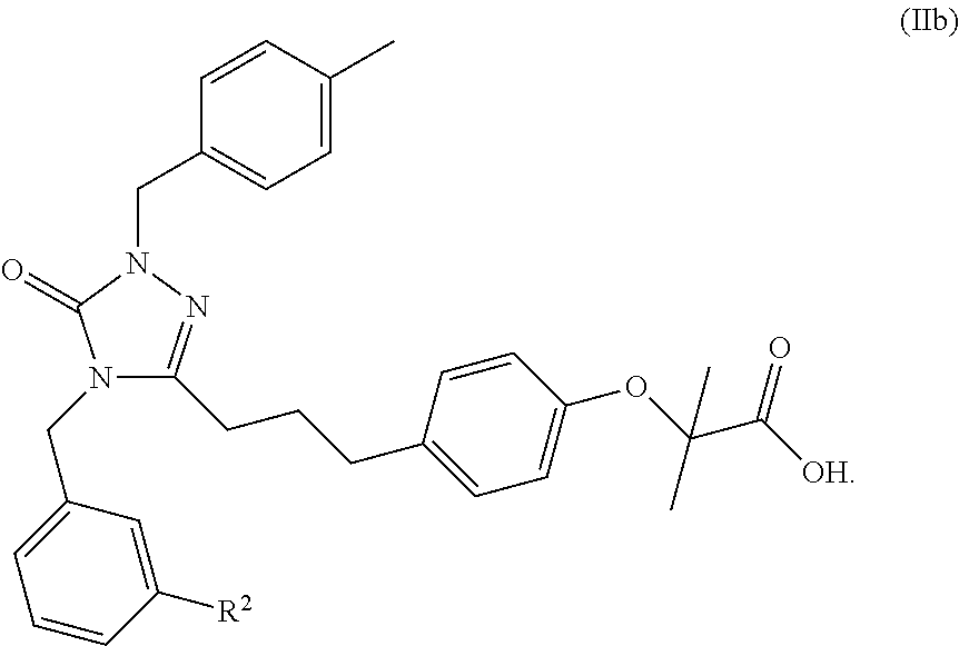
N1(CC2=CC=CC([R2])=C2)C(CCCC2=CC=C(OC(C([OH])=O)(C)C)C=C2)=NN(CC2=CC=C(C)C=C2)C1=O
